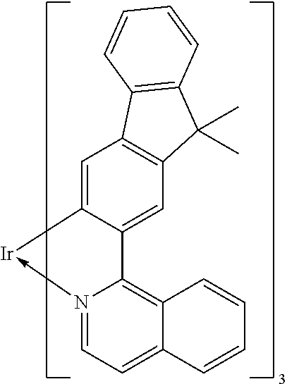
N12->[Ir]C3=CC4=C(C=C3C1=C1C(=CC=2)C=CC=C1)C(C)(C)C1=C4C=CC=C1
